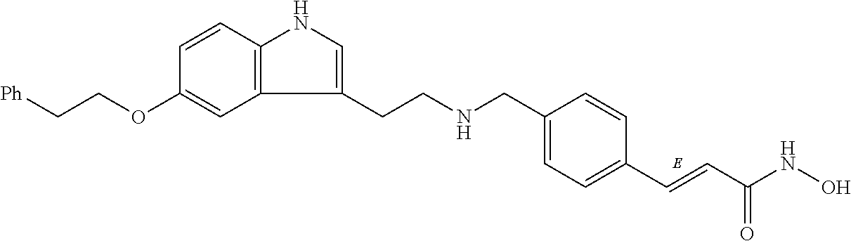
C1=C(CNCCC2=CNC3=C2C=C(OCC[Ph])C=C3)C=CC(C=CC(NO)=O)=C1
